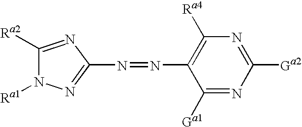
C1([Ra2])=NC(N=NC2=C([Ra4])N=C([Ga2])N=C2[Ga1])=NN1[Ra1]
